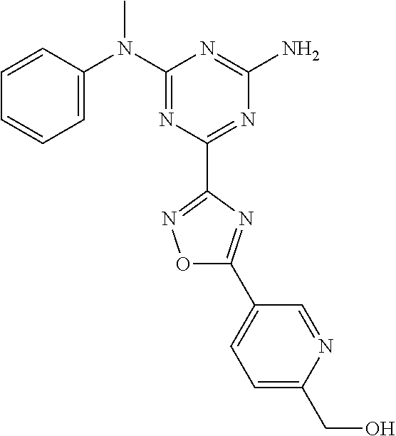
C1=CC(N(C2=NC(C3=NOC(C4=CC=C(CO)N=C4)=N3)=NC(N)=N2)C)=CC=C1
